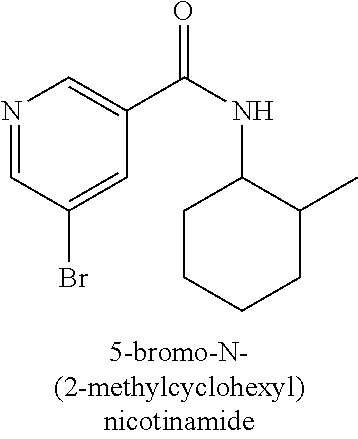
N1=CC(Br)=CC(C(=O)NC2CCCCC2C)=C1
